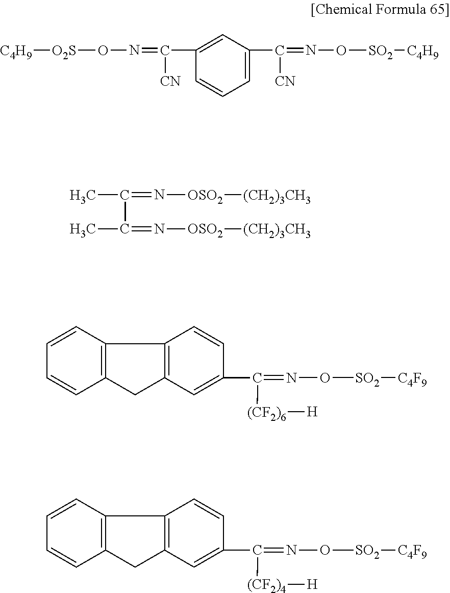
C1(C([CN])=NO[O2S][C4H9])=CC(C([CN])=NO[SO2][C4H9])=CC=C1.C(C(C)=N[OSO2][(CH2)3CH3])(C)=N[OSO2][(CH2)3CH3].C1=CC2=C(C=C1)CC1=C2C=CC(C(=NO[SO2][C4F9])[(CF2)6][H])=C1.C1=CC2=C(C=C1)CC1=C2C=CC(C(=NO[SO2][C4F9])[(CF2)4][H])=C1
